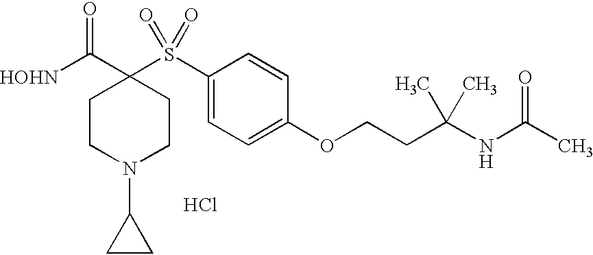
[HOHN]C(C1(S(C2=CC=C(OCCC(NC(C)=O)(C)C)C=C2)(=O)=O)CCN(C2CC2)CC1)=O.Cl
